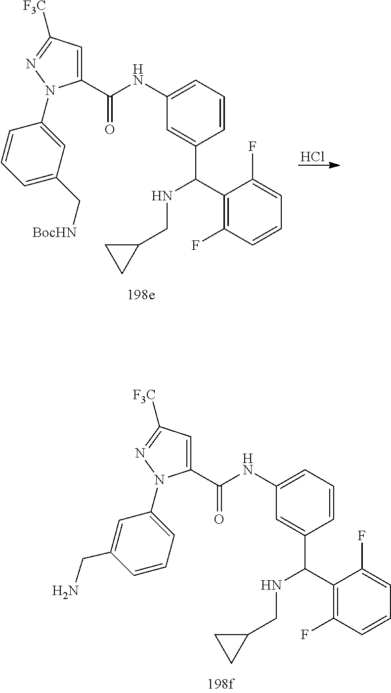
C1(C(C2=CC(NC(C3=CC([F3C])=NN3C3=CC=CC(CN)=C3)=O)=CC=C2)NCC2CC2)=C(F)C=CC=C1F.Cl.C1(C(C2=CC(NC(C3=CC([F3C])=NN3C3=CC(C[BocHN])=CC=C3)=O)=CC=C2)NCC2CC2)=C(F)C=CC=C1F
